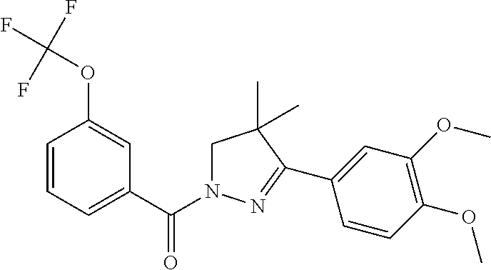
C1=CC=C(C(N2CC(C)(C)C(C3=CC(OC)=C(OC)C=C3)=N2)=O)C=C1OC(F)(F)F
